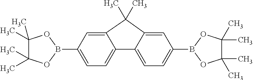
C1(C)(C)C(C)(C)OB(C2=CC=C3C(=C2)C(C)(C)C2=CC(B4OC(C)(C)C(C)(C)O4)=CC=C32)O1
